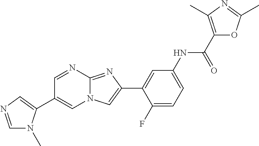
C1=NC2=NC(C3=CC(NC(C4=C(C)N=C(C)O4)=O)=CC=C3F)=CN2C=C1C1=CN=CN1C
